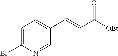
C1=C(Br)N=CC(C=CC([OEt])=O)=C1
